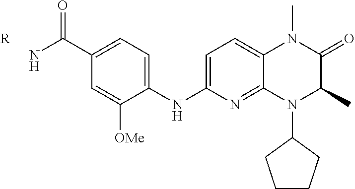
C1(NC2=CC=C3C(=N2)N(C2CCCC2)C(C)C(=O)N3C)=CC=C(C(N)=O)C=C1[OMe].[R]
